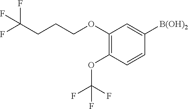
C1(OCCCC(F)(F)F)=C(OC(F)(F)F)C=CC([B(OH)2])=C1
